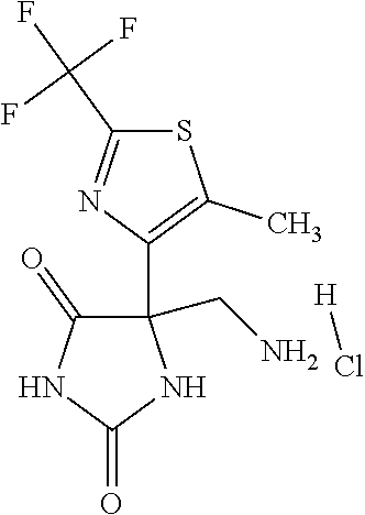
C1(CN)(C2=C(C)SC(C(F)(F)F)=N2)C(=O)NC(=O)N1.[H]Cl
